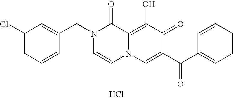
C1(Cl)=CC=CC(CN2C=CN3C(=C(O)C(=O)C(C(=O)C4=CC=CC=C4)=C3)C2=O)=C1.Cl
